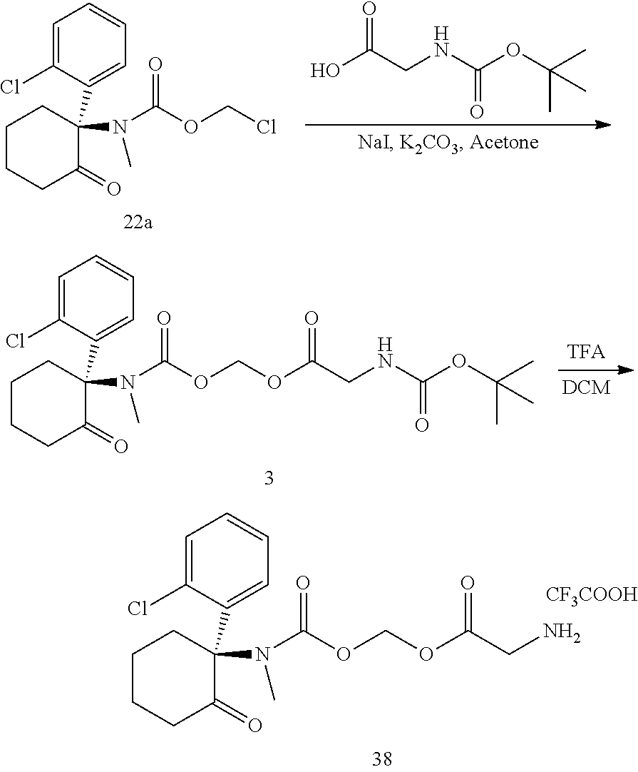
C1=C(Cl)C(C2(N(C(=O)OCOC(CN)=O)C)C(=O)CCCC2)=CC=C1.[CF3COOH].C1=C(Cl)C(C2(N(C(=O)OCCl)C)C(=O)CCCC2)=CC=C1.OC(CNC(OC(C)(C)C)=O)=O.C1=C(Cl)C(C2(N(C(=O)OCOC(CNC(OC(C)(C)C)=O)=O)C)C(=O)CCCC2)=CC=C1
